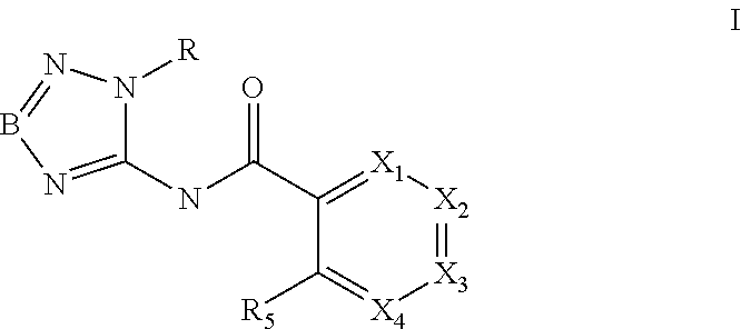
C1(NC(C2=[X1][X2]=[X3][X4]=C2[R5])=O)=NB=NN1[R]
